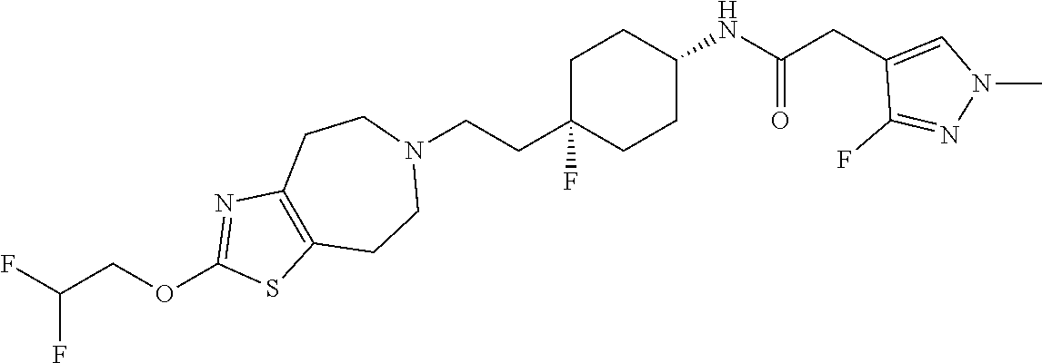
C1C(CCN2CCC3=C(CC2)SC(OCC(F)F)=N3)(F)CCC(NC(CC2=CN(C)N=C2F)=O)C1
